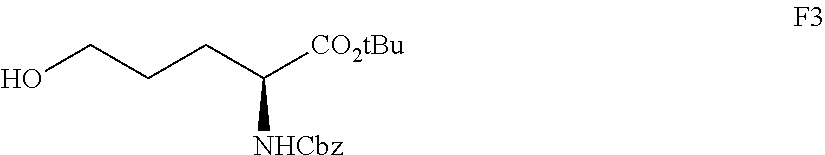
OCCCC([CO2tBu])[NHCbz]
